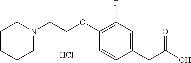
C1CCCN(CCOC2=C(F)C=C(CC(O)=O)C=C2)C1.Cl
